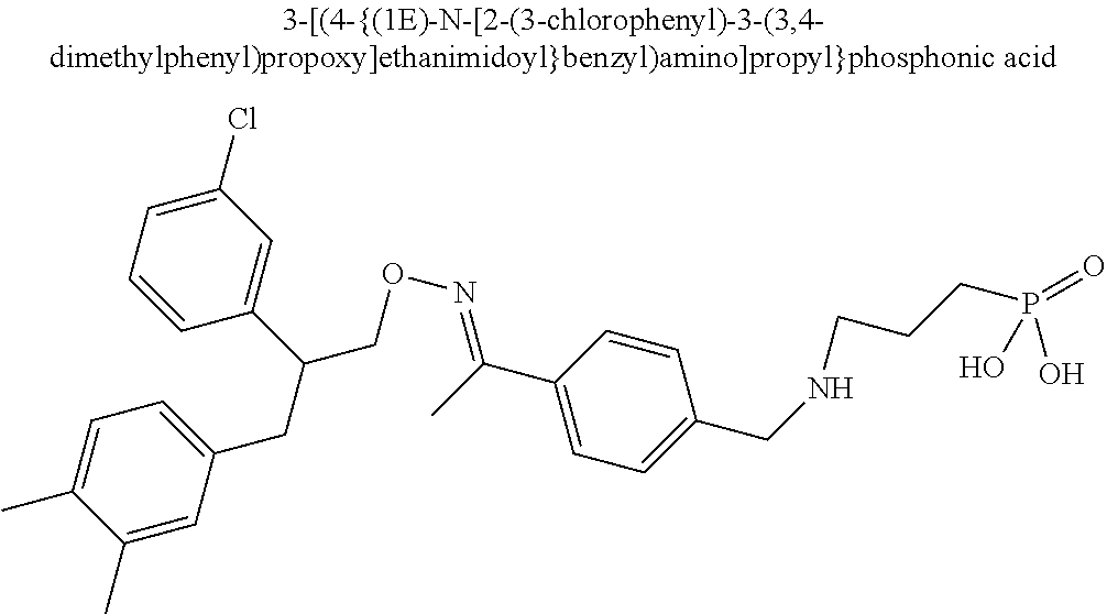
C1(CC(CON=C(C2=CC=C(CNCCCP(=O)(O)O)C=C2)C)C2=CC(Cl)=CC=C2)=CC=C(C)C(C)=C1
